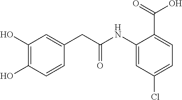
C1(NC(CC2=CC(O)=C(O)C=C2)=O)=CC(Cl)=CC=C1C(=O)O
